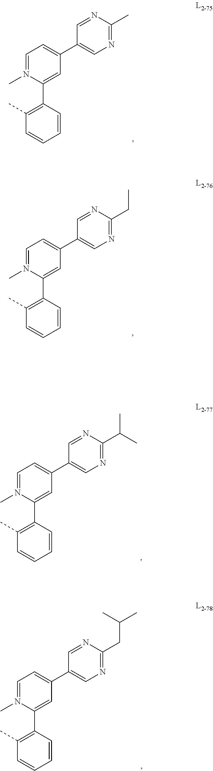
C1=C(C2=CN=C(C)N=C2)C=C(C2=C(C)C=CC=C2)N(C)=C1.C1=C(C2=CN=C(CC)N=C2)C=C(C2=C(C)C=CC=C2)N(C)=C1.C1=C(C2=CN=C(C(C)C)N=C2)C=C(C2=C(C)C=CC=C2)N(C)=C1.C1=C(C2=CN=C(CC(C)C)N=C2)C=C(C2=C(C)C=CC=C2)N(C)=C1
